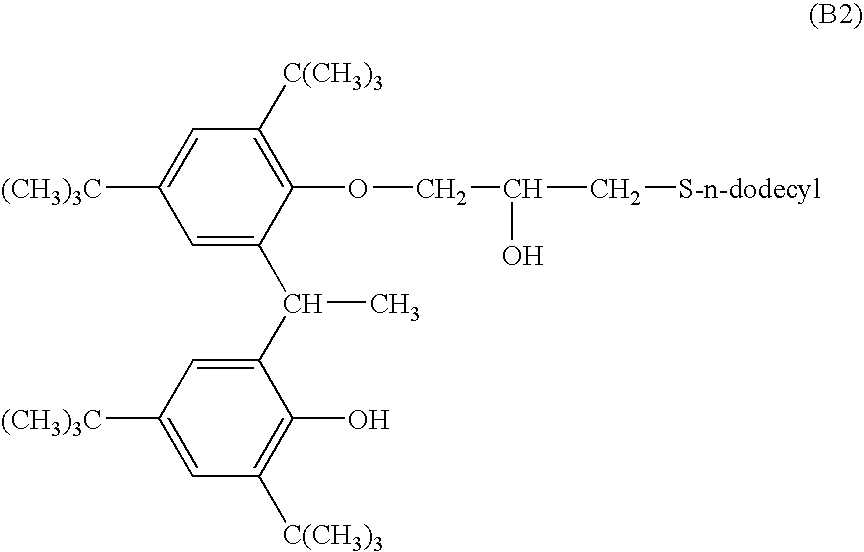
C1(OCC(O)C[S-n-dodecyl])=C([C(CH3)3])C=C([(CH3)3C])C=C1C(C1=CC([(CH3)3C])=CC([C(CH3)3])=C1O)C
